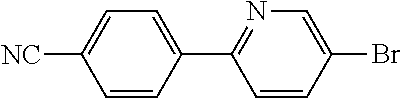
C1=CC(C2=NC=C(Br)C=C2)=CC=C1[NC]
